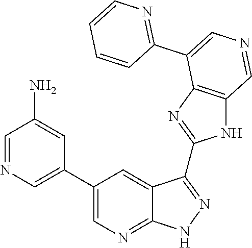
C1=NC=C(C2=CN=C3C(=C2)C(C2=NC4=C(N2)C=NC=C4C2=NC=CC=C2)=NN3)C=C1N
